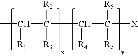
CC(C([R2])([R3])C([R4])C([R5])([R6])[X])[R1]
